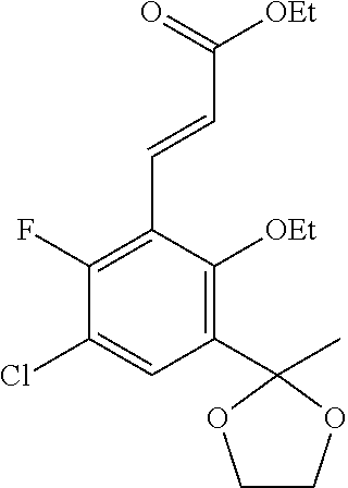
C1(C2(C)OCCO2)=C([OEt])C(C=CC(=O)[OEt])=C(F)C(Cl)=C1
